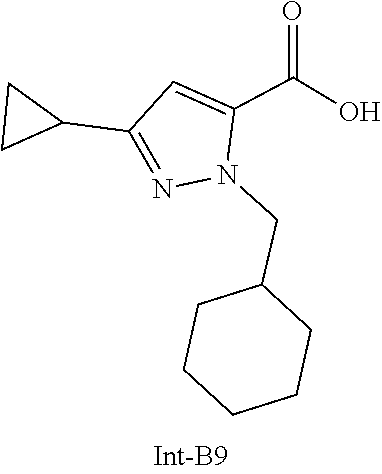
C1C(C2=NN(CC3CCCCC3)C(C(=O)O)=C2)C1
